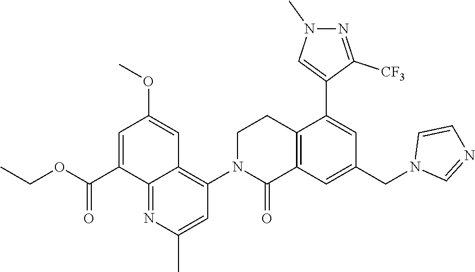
C12=C(C=C(CN3C=NC=C3)C=C1C1=CN(C)N=C1[CF3])C(=O)N(C1=C3C(=NC(C)=C1)C(C(OCC)=O)=CC(OC)=C3)CC2
